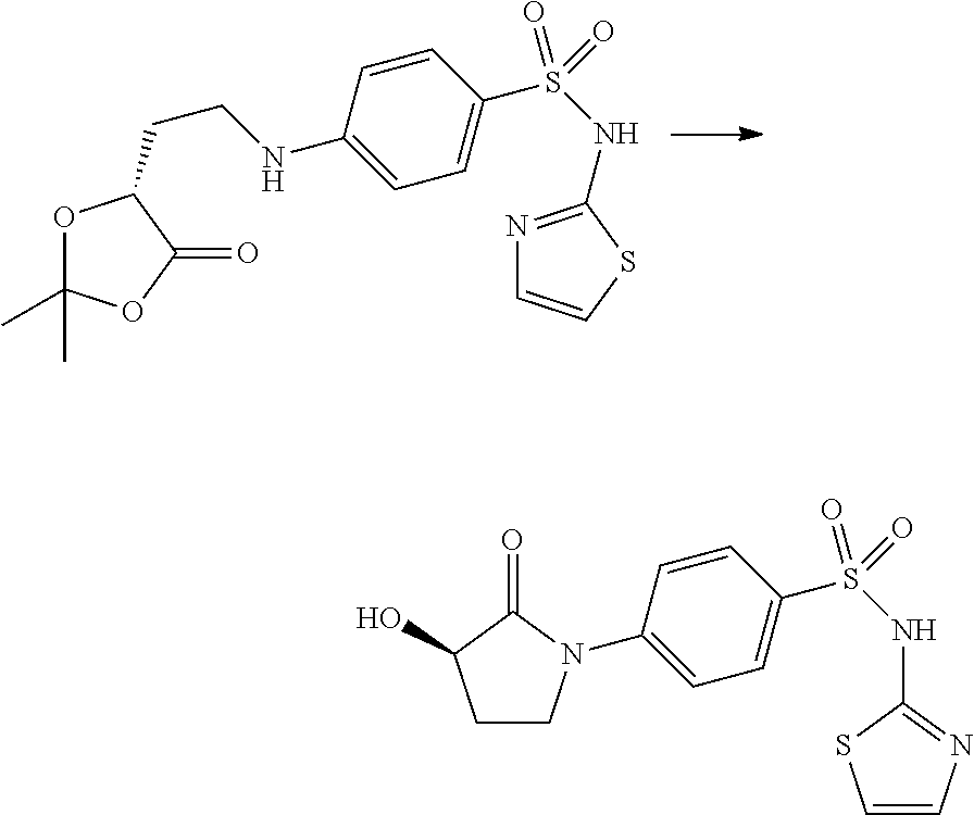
C1(N2CCC(O)C2=O)=CC=C(S(NC2=NC=CS2)(=O)=O)C=C1.O1C(C)(C)OC(=O)C1CCNC1=CC=C(S(NC2=NC=CS2)(=O)=O)C=C1
